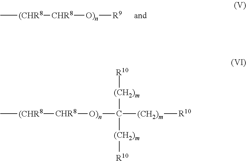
[(CHR8]([CHR8][O)n]C([(CH2)m][R10])([(CH2)m][R10])[(CH2)m][R10])C.[(CHR8]([CHR8][O)n][R9])C
